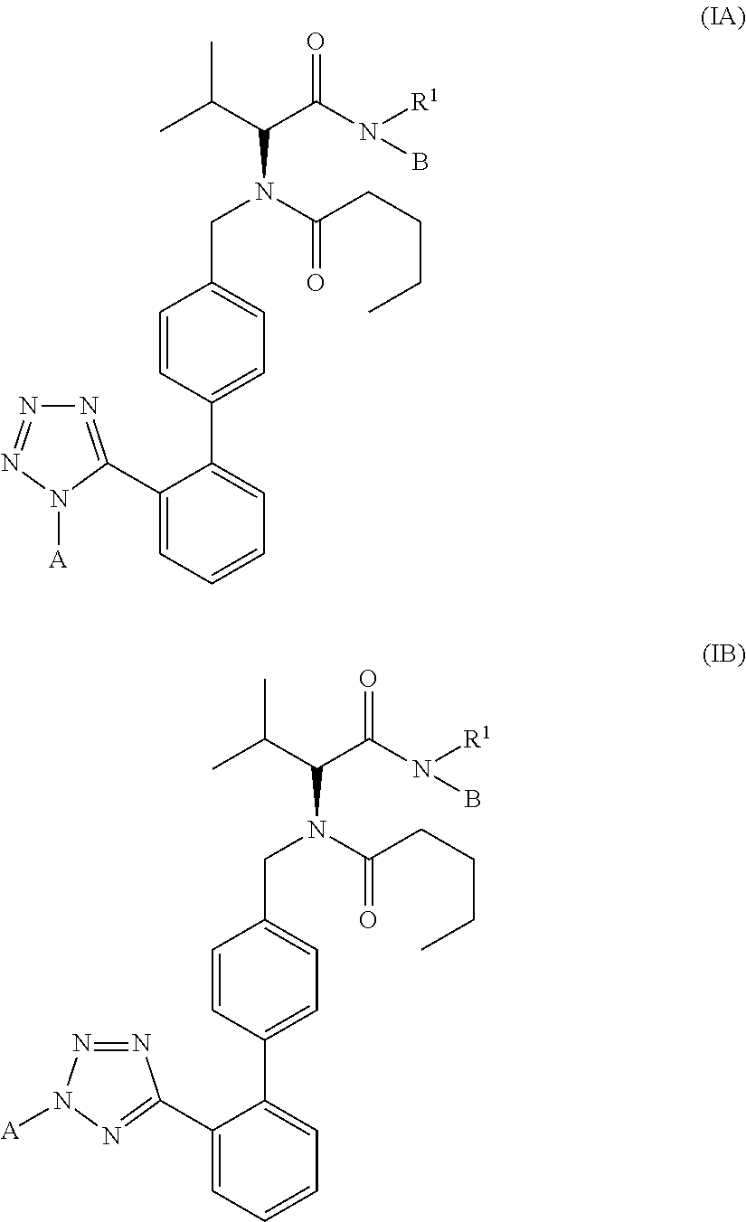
C1=CC(C2=CC=CC=C2C2=NN=NN2[A])=CC=C1CN(C(CCCC)=O)C(C(N([R1])B)=O)C(C)C.C1=CC(C2=CC=CC=C2C2=NN([A])N=N2)=CC=C1CN(C(CCCC)=O)C(C(N([R1])B)=O)C(C)C
